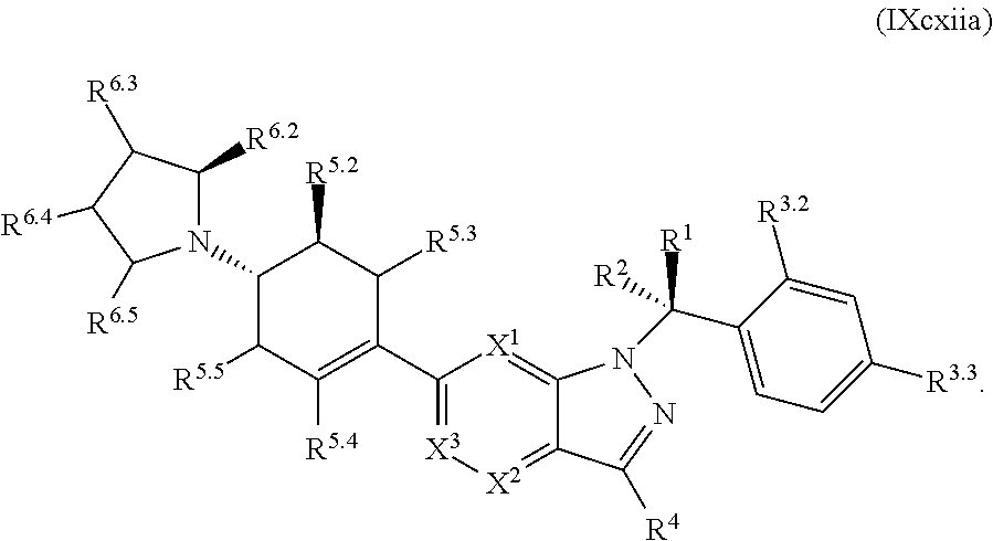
C1(N2C([R6.2])C([R6.3])C([R6.4])C2[R6.5])C([R5.5])C([R5.4])=C(C2=[X3][X2]=C3C(=[X1]2)N(C(C2=CC=C([R3.3])C=C2[R3.2])([R1])[R2])N=C3[R4])C([R5.3])C1[R5.2]
